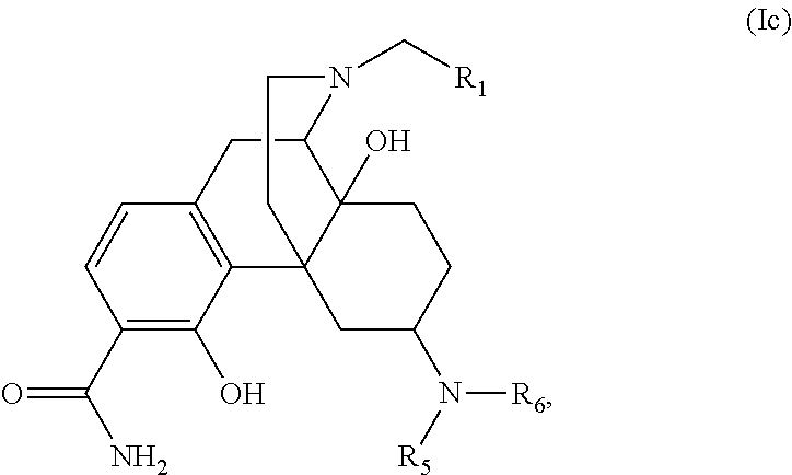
C12CC3=C(C4(C1(O)CCC(N([R6])[R5])C4)CCN2C[R1])C(O)=C(C(=O)N)C=C3
